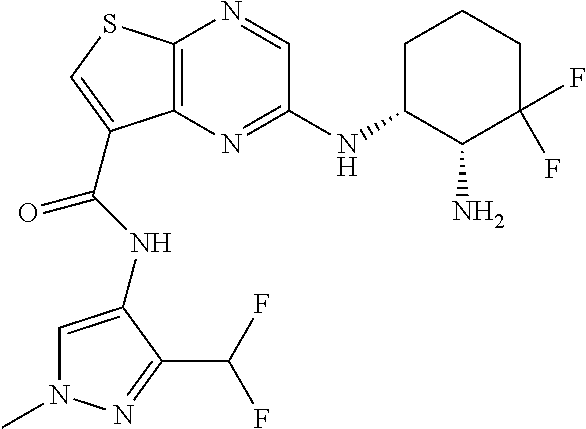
C12=C(N=C(NC3CCCC(F)(F)C3N)C=N1)C(C(=O)NC1=CN(C)N=C1C(F)F)=CS2
